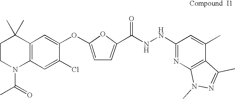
C1C(C)(C)C2=C(C=C(Cl)C(OC3=CC=C(C(=O)NNC4=NC5=C(C(C)=C4)C(C)=NN5C)O3)=C2)N(C(C)=O)C1
